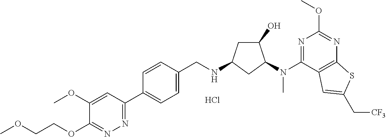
C1(OCCOC)=NN=C(C2=CC=C(CNC3CC(O)C(N(C4=NC(OC)=NC5=C4C=C(C[CF3])S5)C)C3)C=C2)C=C1OC.Cl
